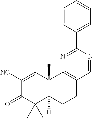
C1([NC])=CC2(C)C([H])(C(C)(C)C1=O)CCC1=C2N=C(C2=CC=CC=C2)N=C1
